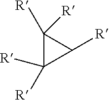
C1([R])([R])C([R])([R])C1[R]
